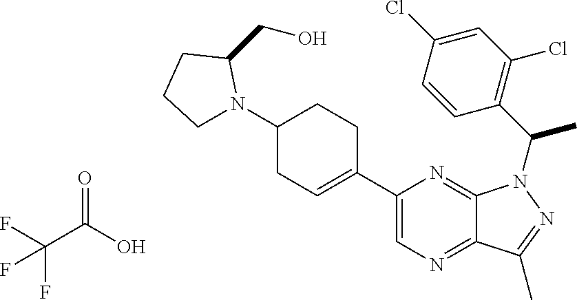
C1(C2=CCC(N3CCCC3CO)CC2)=CN=C2C(=N1)N(C(C1=C(Cl)C=C(Cl)C=C1)C)N=C2C.C(C(O)=O)(F)(F)F
